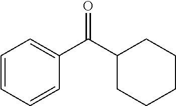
C1=CC=CC(C(C2CCCCC2)=O)=C1
